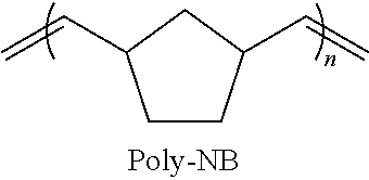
C1CC(C=C)CC1C=C
